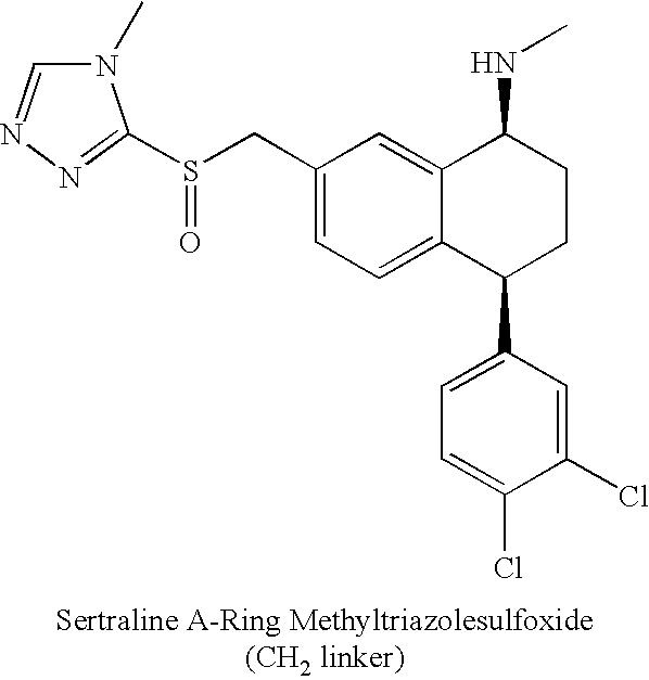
C1(CS(C2=NN=CN2C)=O)=CC=C2C(=C1)C(NC)CCC2C1=CC=C(Cl)C(Cl)=C1
